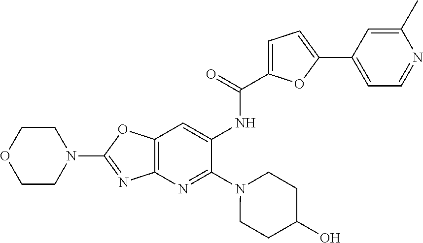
N1(C2=NC3=C(O2)C=C(NC(=O)C2=CC=C(C4=CC=NC(C)=C4)O2)C(N2CCC(O)CC2)=N3)CCOCC1
